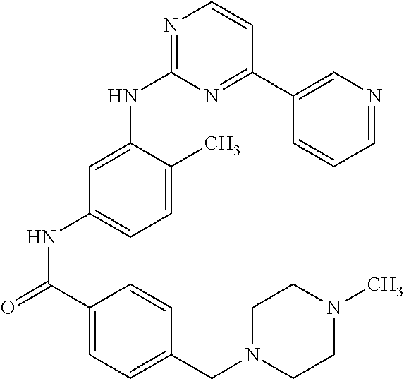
N1=C(NC2=CC(NC(C3=CC=C(CN4CCN(C)CC4)C=C3)=O)=CC=C2C)N=C(C2=CN=CC=C2)C=C1
